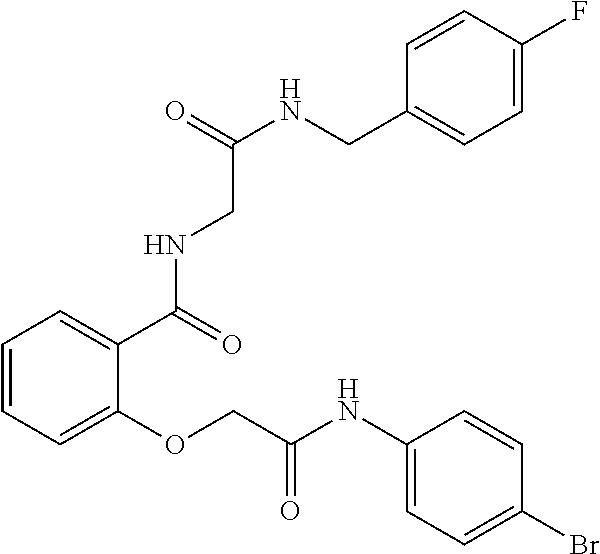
C1=CC=C(OCC(NC2=CC=C(Br)C=C2)=O)C(C(NCC(NCC2=CC=C(F)C=C2)=O)=O)=C1
